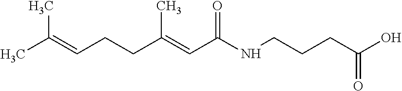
CC(=CCCC(=CC(NCCCC(O)=O)=O)C)C
